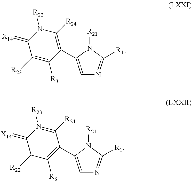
C1=C(C2=C([R24])N([R22])C(=[X14])C([R23])=C2[R3])N([R21])C([R1])=N1.C1=C(C2=C([R3])C([R22])C(=[X14])N([R23])=C2[R24])N([R21])C([R1])=N1
